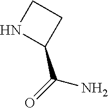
C(N)(=O)C1CCN1
